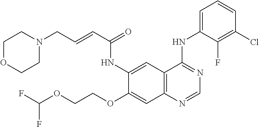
C12=C(N=CN=C1NC1=CC=CC(Cl)=C1F)C=C(OCCOC(F)F)C(NC(C=CCN1CCOCC1)=O)=C2
